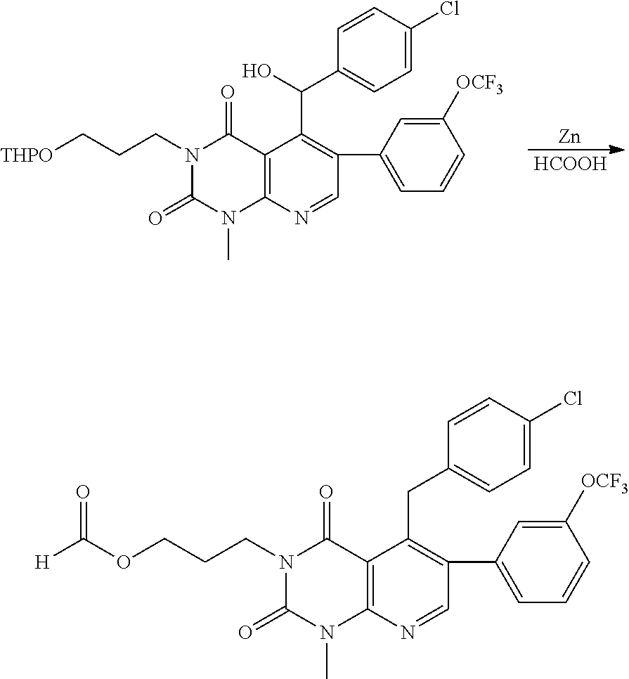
[Zn].[HCOOH].N1(CCC[THPO])C(=O)N(C)C2=C(C1=O)C(C(O)C1=CC=C(Cl)C=C1)=C(C1=CC=CC([OCF3])=C1)C=N2.N1(CCCOC([H])=O)C(=O)N(C)C2=C(C1=O)C(CC1=CC=C(Cl)C=C1)=C(C1=CC=CC([OCF3])=C1)C=N2
